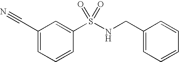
C1(C#N)=CC=CC(S(NCC2=CC=CC=C2)(=O)=O)=C1
